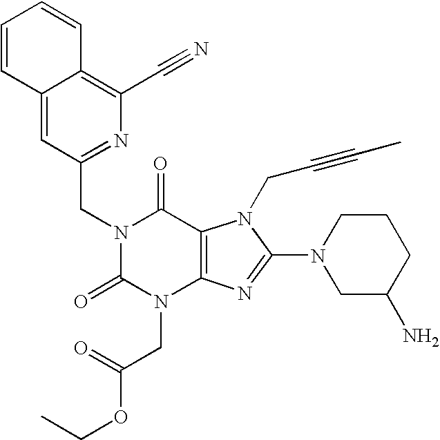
C12=CC(CN3C(=O)N(CC(OCC)=O)C4=C(C3=O)N(CC#CC)C(N3CC(N)CCC3)=N4)=NC(C#N)=C1C=CC=C2
